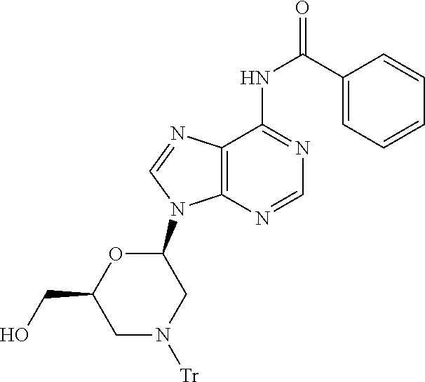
C1(C(NC2=NC=NC3=C2N=CN3C2OC(CO)CN([Tr])C2)=O)=CC=CC=C1
